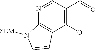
C12=C(C(OC)=C(C=O)C=N1)C=CN2[SEM]
